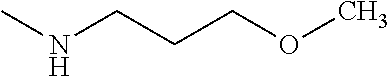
CNCCCOC
